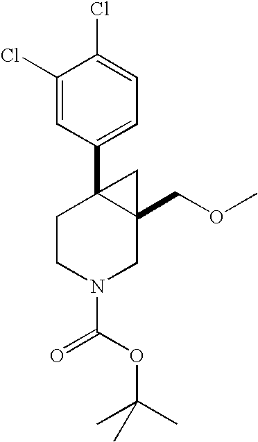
C1(Cl)=CC(C23CCN(C(OC(C)(C)C)=O)CC2(COC)C3)=CC=C1Cl
